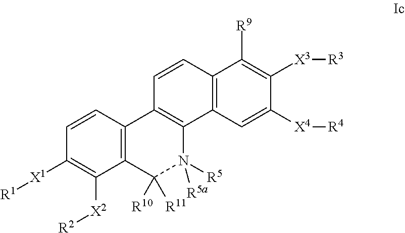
C1=CC2=C(C3=C1C1=C(C([R10])([R11])N3([R5])[R5a])C([X2][R2])=C([X1][R1])C=C1)C=C([X4][R4])C([X3][R3])=C2[R9]
